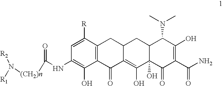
C12=C(C([R])=CC(NC(=O)[(CH2)n]N([R1])[R2])=C1O)CC1C(=C(O)C3(O)C(C1)C(N(C)C)C(O)=C(C(N)=O)C3=O)C2=O
